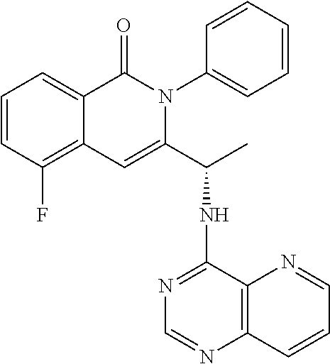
C1=CC(F)=C2C(=C1)C(=O)N(C1=CC=CC=C1)C(C(C)NC1=NC=NC3=C1N=CC=C3)=C2
